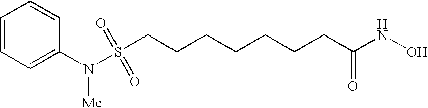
C1=CC=C(N(S(CCCCCCCC(NO)=O)(=O)=O)[Me])C=C1
